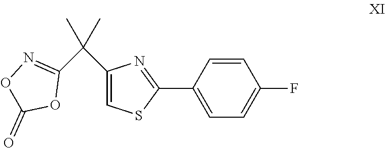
C1(C(C)(C)C2=NOC(=O)O2)=CSC(C2=CC=C(F)C=C2)=N1
